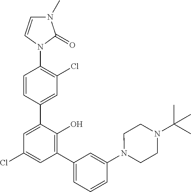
N1(C2=C(Cl)C=C(C3=CC(Cl)=CC(C4=CC=CC(N5CCN(C(C)(C)C)CC5)=C4)=C3O)C=C2)C(=O)N(C)C=C1
